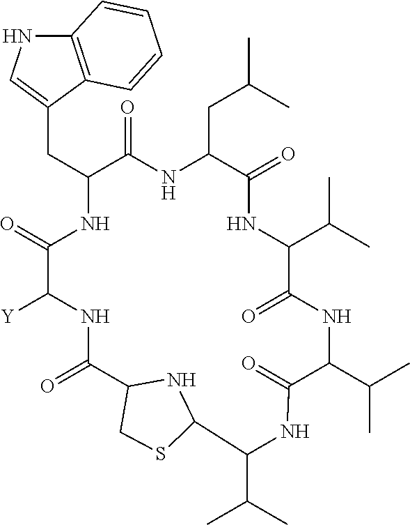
C1(CC2=CNC3=C2C=CC=C3)NC(=O)C([Y])NC(=O)C2NC(SC2)C(C(C)C)NC(=O)C(C(C)C)NC(=O)C(C(C)C)NC(=O)C(CC(C)C)NC1=O
